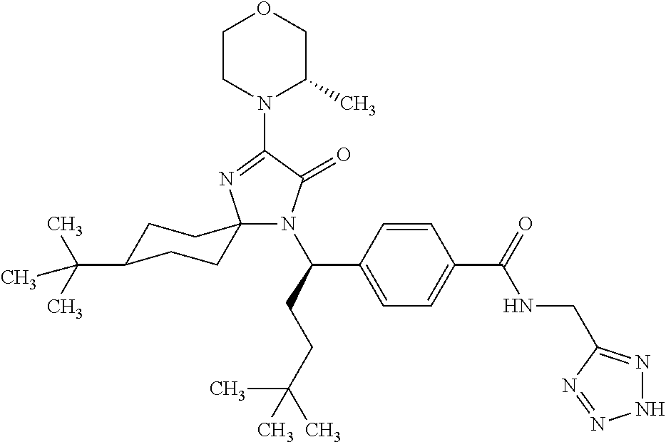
C1C(C(C)(C)C)CCC2(C1)N(C(C1=CC=C(C(NCC3=NNN=N3)=O)C=C1)CCC(C)(C)C)C(=O)C(N1C(C)COCC1)=N2
